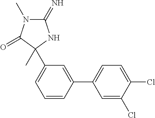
C1=CC(C2=CC=C(Cl)C(Cl)=C2)=CC(C2(C)C(=O)N(C)C(=N)N2)=C1
